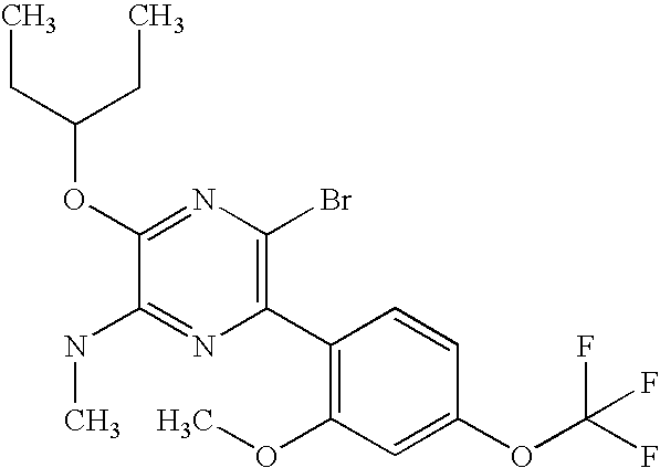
CCC(CC)OC1=NC(Br)=C(C2=C(OC)C=C(OC(F)(F)F)C=C2)N=C1NC
